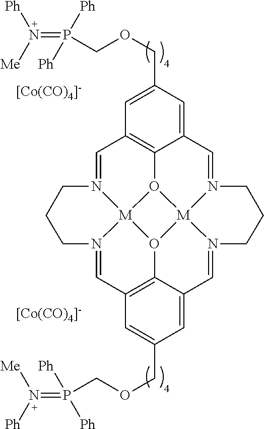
[[Co(CO)4]-].C1=N2[M]34O5C6=C1C=C(COCP(=N([Ph])[Me])([Ph])[Ph])C=C6C=N1[M]56O3C3=C(C=N4CCC2)C=C(COCP(=N([Ph])[Me])([Ph])[Ph])C=C3C=N6CCC1.[[Co(CO)4]-]
